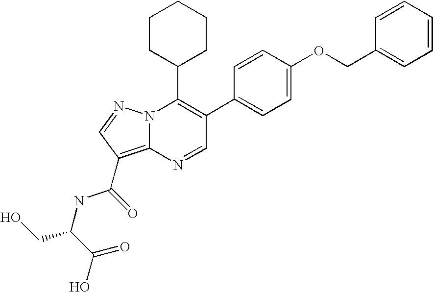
N1=CC(C2=CC=C(OCC3=CC=CC=C3)C=C2)=C(C2CCCCC2)N2C1=C(C(NC(C(O)=O)CO)=O)C=N2
